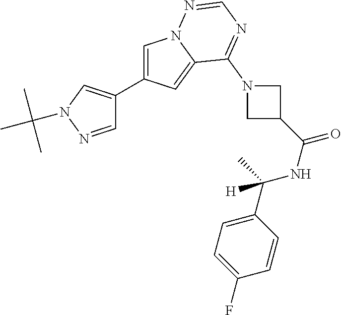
C1=NN(C(C)(C)C)C=C1C1=CN2C(=C1)C(N1CC(C(NC(C3=CC=C(F)C=C3)(C)[H])=O)C1)=NC=N2
